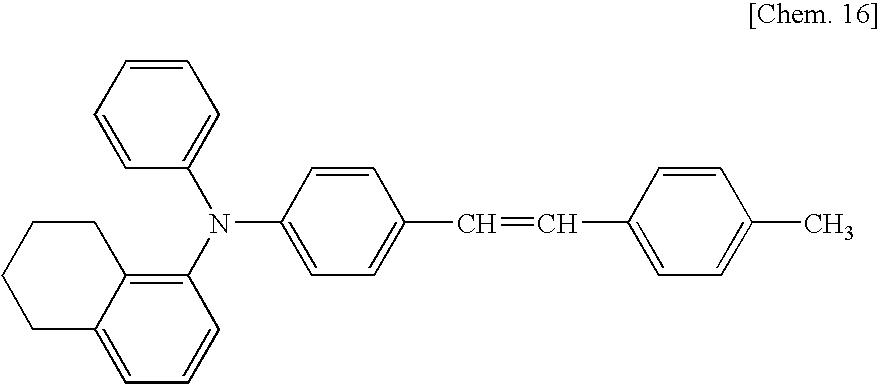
C1=CC=CC(N(C2=C3C(=CC=C2)CCCC3)C2=CC=C(C=CC3=CC=C(C)C=C3)C=C2)=C1
